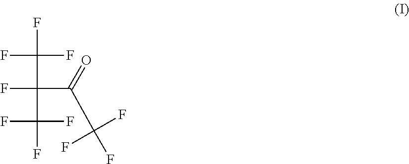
FC(F)(F)C(F)(C(=O)C(F)(F)F)C(F)(F)F
